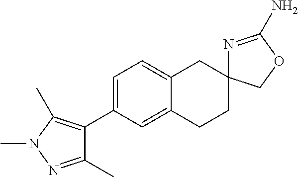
C12=CC(C3=C(C)N(C)N=C3C)=CC=C1CC1(CC2)N=C(N)OC1
